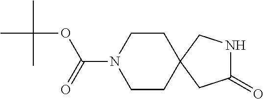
C1N(C(=O)OC(C)(C)C)CCC2(C1)CC(=O)NC2
